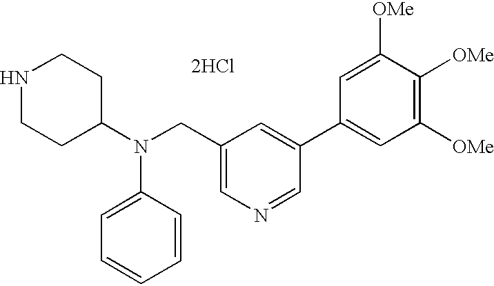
N1CCC(N(CC2=CN=CC(C3=CC([OMe])=C([OMe])C([OMe])=C3)=C2)C2=CC=CC=C2)CC1.[2HCl]
